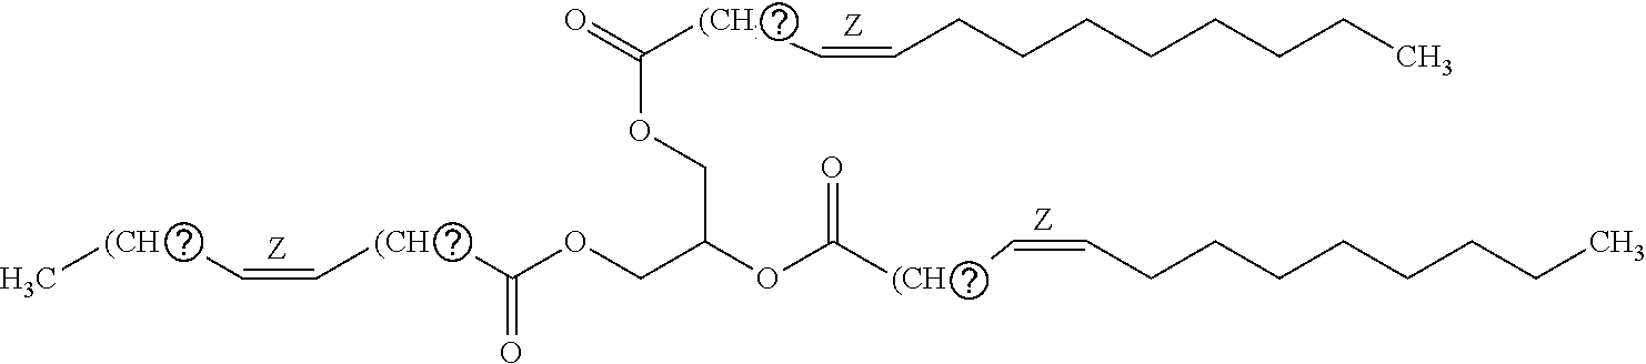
C[(CH2)]C=C[(CH2)]C(OCC(COC(=O)[(CH2)]C=CCCCCCCCC)OC([(CH2)]C=CCCCCCCCC)=O)=O
